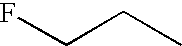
FCCC
